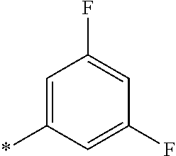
*C1=CC(F)=CC(F)=C1
